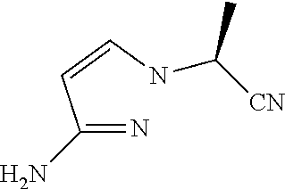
C(=N)(C=CNC([CN])C)N
